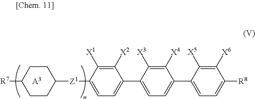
[A3].C1=C(C2=CC=C([Z1]C3CCC([R7])CC3)C([X1])=C2[X2])C([X3])=C([X4])C(C2=CC=C([R8])C([X6])=C2[X5])=C1
